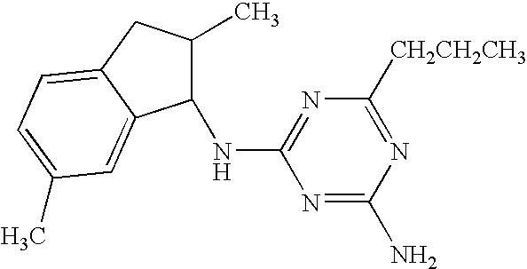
N1=C(N)N=C([CH2CH2CH3])N=C1NC1C(C)CC2=CC=C(C)C=C12
